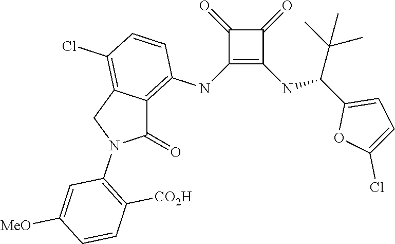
C1(NC2=C3C(=C(Cl)C=C2)CN(C2=C([CO2H])C=CC([MeO])=C2)C3=O)=C(NC(C2=CC=C(Cl)O2)C(C)(C)C)C(=O)C1=O
